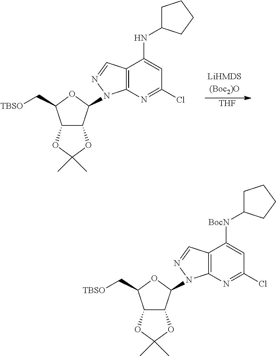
[THF].C12=C(N=C(Cl)C=C1NC1CCCC1)N(C1C3C(C(C[TBSO])O1)OC(C)(C)O3)N=C2.C12=C(N=C(Cl)C=C1[BocN]C1CCCC1)N(C1C3C(C(C[TBSO])O1)OC(C)(C)O3)N=C2
